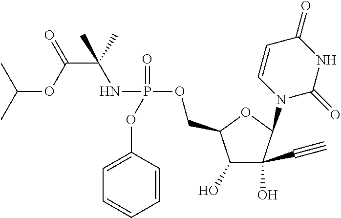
C1(O)C(C#C)(O)C(N2C(=O)NC(=O)C=C2)OC1COP(NC(C(OC(C)C)=O)(C)C)(=O)OC1=CC=CC=C1
